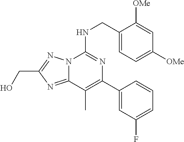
C1(CNC2=NC(C3=CC(F)=CC=C3)=C(C)C3=NC(CO)=NN23)=CC=C([OMe])C=C1[OMe]
